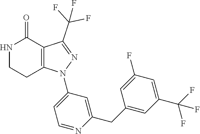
C12=C(C(C(F)(F)F)=NN1C1=CC=NC(CC3=CC(C(F)(F)F)=CC(F)=C3)=C1)C(=O)NCC2
